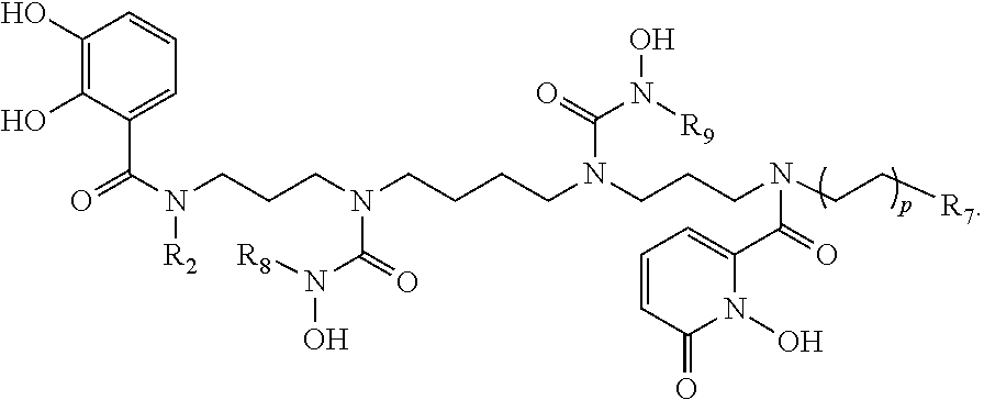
C1=CC=C(C(N(CCCN(CCCCN(CCCN(CC[R7])C(=O)C2=CC=CC(=O)N2O)C(=O)N([R9])O)C(=O)N([R8])O)[R2])=O)C(O)=C1O
